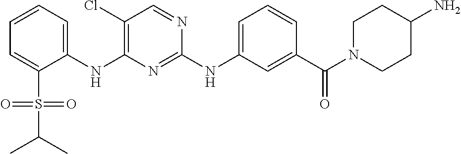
C1(NC2=C(Cl)C=NC(NC3=CC=CC(C(N4CCC(N)CC4)=O)=C3)=N2)=CC=CC=C1S(=O)(=O)C(C)C
